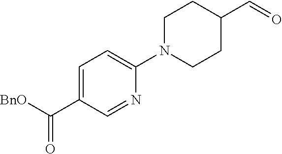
C1=C(C([BnO])=O)C=NC(N2CCC(C=O)CC2)=C1
